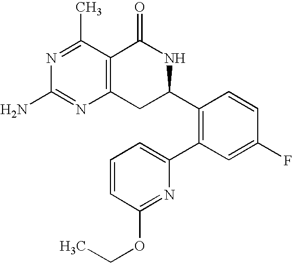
C12=C(C(C)=NC(N)=N1)C(=O)NC(C1=C(C3=CC=CC(OCC)=N3)C=C(F)C=C1)C2
